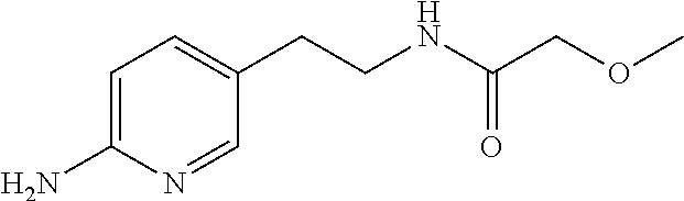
C1=C(N)N=CC(CCNC(COC)=O)=C1
